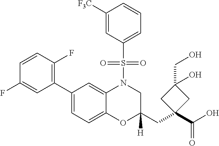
C1([F3C])=CC(S(=O)(=O)N2C3=CC(C4=C(F)C=CC(F)=C4)=CC=C3OC(CC3(C(O)=O)CC(CO)(O)C3)([H])C2)=CC=C1
